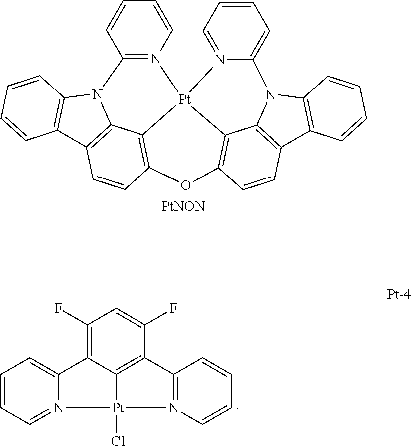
N12=C(C=CC=C1)N1C3=C(C4=C1C1=C(OC5=C6[Pt]21N1=CC=CC=C1N1C6=C(C2=C1C=CC=C2)C=C5)C=C4)C=CC=C3.[PtNON].C1(F)=C2C3=C(C(F)=C1)C1=N([Pt]3(Cl)N3=CC=CC=C23)C=CC=C1
